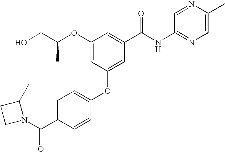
O(C1=CC(OC2=CC=C(C(N3C(C)CC3)=O)C=C2)=CC(C(NC2=NC=C(C)N=C2)=O)=C1)C(CO)C
